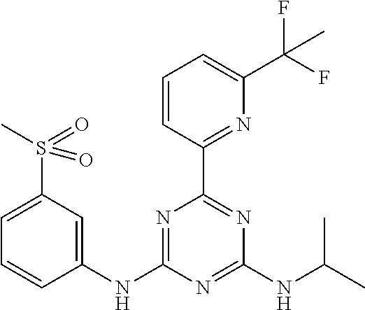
C1(NC2=CC(S(C)(=O)=O)=CC=C2)=NC(C2=NC(C(F)(F)C)=CC=C2)=NC(NC(C)C)=N1
